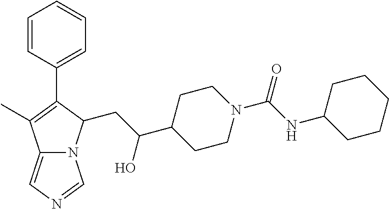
C12=CN=CN1C(CC(C1CCN(C(NC3CCCCC3)=O)CC1)O)C(C1=CC=CC=C1)=C2C
